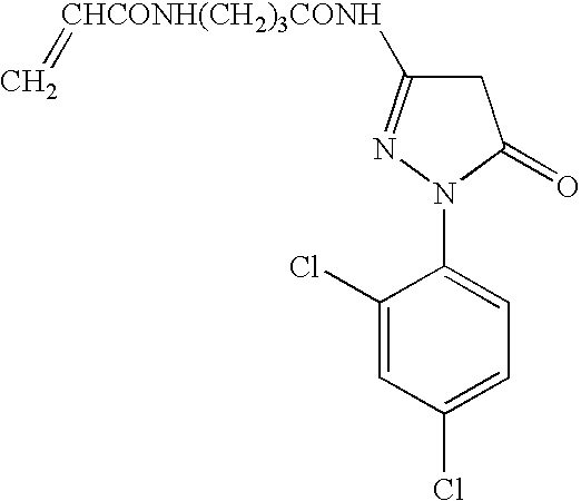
C1(N2C(=O)CC([CHCONH(CH2)3CONH]=C)=N2)=CC=C(Cl)C=C1Cl
